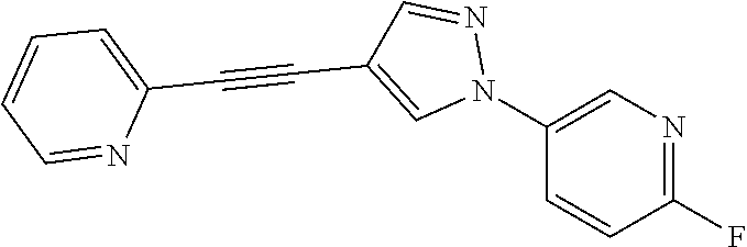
C1(N2N=CC(C#CC3=CC=CC=N3)=C2)=CN=C(F)C=C1
